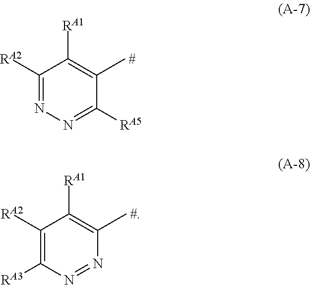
C1([RA2])=NN=C([RA5])C(C)=C1[RA1].[#].C1([RA2])=C([RA3])N=NC(C)=C1[RA1].[#]
